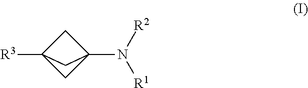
C1C2(N([R2])[R1])CC1([R3])C2
